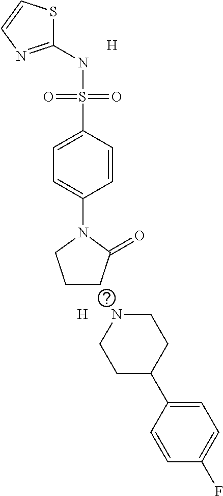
C1(NS(C2=CC=C(N3CCCC3=O)C=C2)(=O)=O)=NC=CS1.[H].[H].N1CCC(C2=CC=C(F)C=C2)CC1
